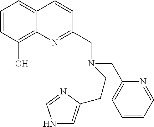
C1=CC(O)=C2C(=C1)C=CC(CN(CC1=CC=CC=N1)CCC1=CNC=N1)=N2
